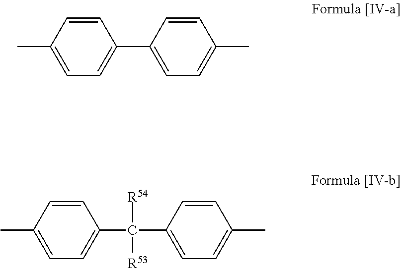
C1(C)=CC=C(C2=CC=C(C)C=C2)C=C1.C1(C)=CC=C(C([R54])([R53])C2=CC=C(C)C=C2)C=C1
